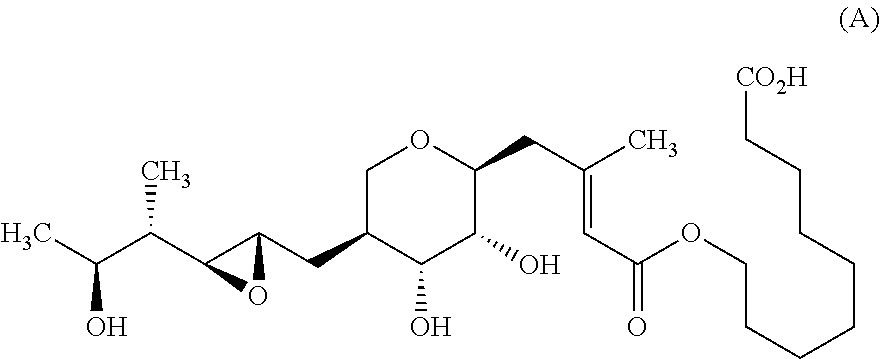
C1C(CC2C(C(C(C)O)C)O2)C(O)C(O)C(CC(=CC(OCCCCCCCC[CO2H])=O)C)O1
